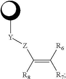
C(=C([R6])[R7])([R8])[Z][Y]C
